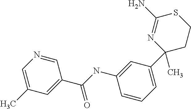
C1=NC=C(C)C=C1C(=O)NC1=CC(C2(C)CCSC(N)=N2)=CC=C1
